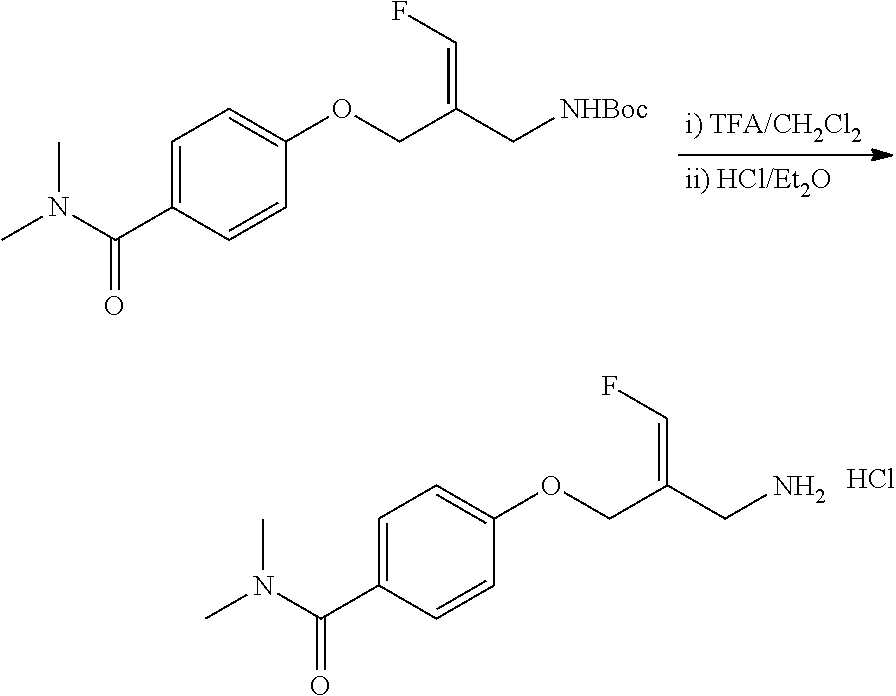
C(C(CN)=CF)OC1=CC=C(C(N(C)C)=O)C=C1.Cl.C(C(C[NHBoc])=CF)OC1=CC=C(C(N(C)C)=O)C=C1
